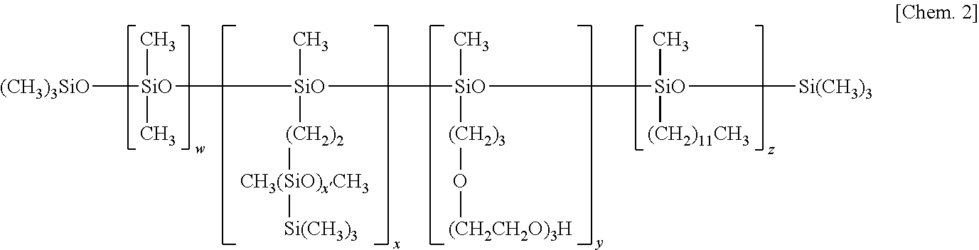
[(CH3)3SiO][SiO](C)(C)[SiO](C)([(CH2)2][CH3(SiO)xCH3][Si(CH3)3])[SiO](C)([(CH2)3]O[(CH2CH2O)3H])[SiO](C)([(CH2)11CH3])[Si(CH3)3]
